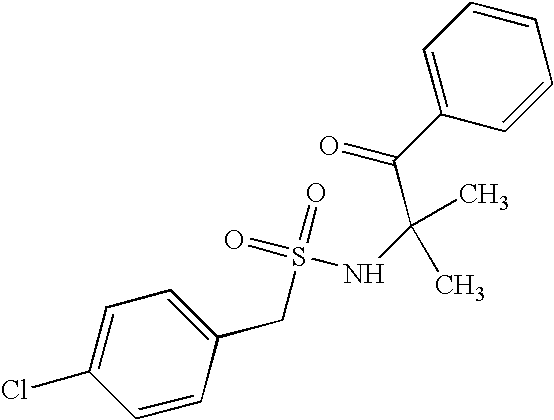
C1=CC(CS(=O)(=O)NC(C(C2=CC=CC=C2)=O)(C)C)=CC=C1Cl
